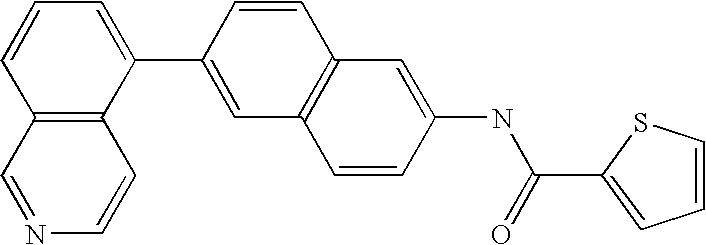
C12=C(C=CN=C1)C(C1=CC3=C(C=C1)C=C(NC(=O)C1=CC=CS1)C=C3)=CC=C2
